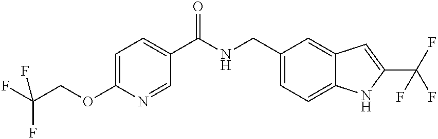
C1(CNC(C2=CC=C(OCC(F)(F)F)N=C2)=O)=CC=C2C(=C1)C=C(C(F)(F)F)N2
